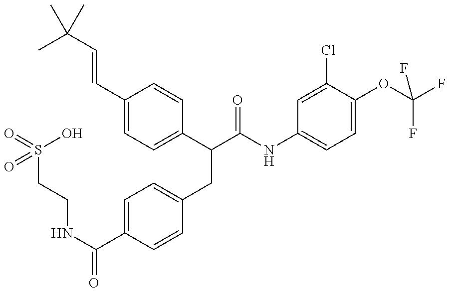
O=S(CCNC(C1=CC=C(CC(C2=CC=C(C=CC(C)(C)C)C=C2)C(=O)NC2=CC=C(OC(F)(F)F)C(Cl)=C2)C=C1)=O)(O)=O
